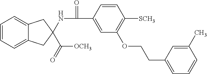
C1=CC=C2C(=C1)CC(NC(=O)C1=CC(OCCC3=CC=CC(C)=C3)=C([SCH3])C=C1)(C(=O)[OCH3])C2
